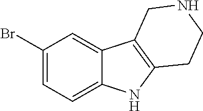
C1(Br)=CC=C2C(=C1)C1=C(N2)CCNC1
